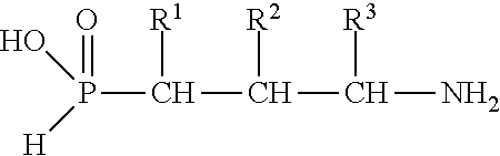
P(C(C(C(N)[R3])[R2])[R1])(=O)(O)[H]
